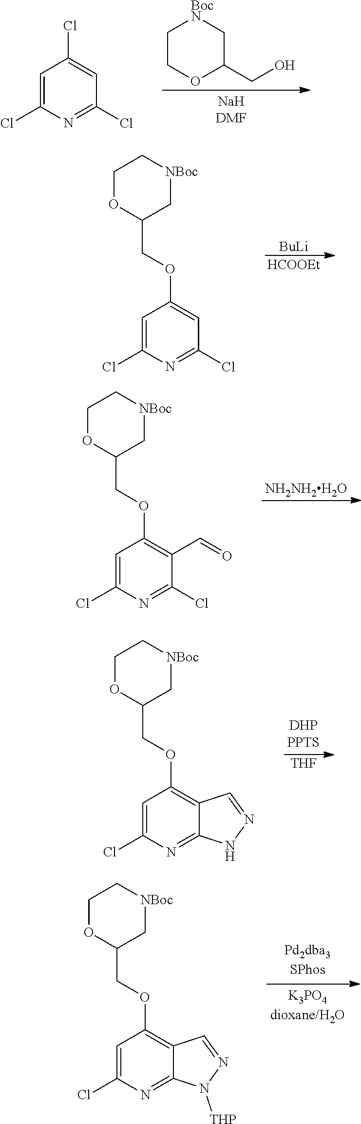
C1COC(CO)C[BocN]1.C1=C(Cl)N=C(Cl)C=C1Cl.[BuLi].[HCOOEt].C1=C(Cl)N=C(Cl)C=C1OCC1C[NBoc]CCO1.[NH2NH2H2O].C1=C(Cl)N=C(Cl)C(C=O)=C1OCC1C[NBoc]CCO1.[THF].C1=C(Cl)N=C2C(=C1OCC1C[NBoc]CCO1)C=NN2.C1=C(Cl)N=C2C(=C1OCC1C[NBoc]CCO1)C=NN2[THP]
